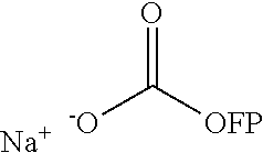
O=C([OFP])[-O].[Na]
